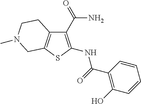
C12=C(SC(NC(C3=C(O)C=CC=C3)=O)=C1C(=O)N)CN(C)CC2
